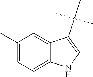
C1(C)=CC=C2C(=C1)C(C(C)(C)C)=CN2
